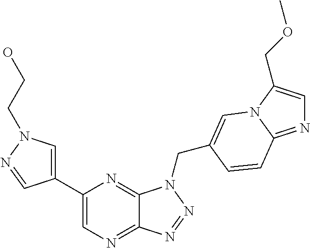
C1=C(C2=CN=C3C(=N2)N(CC2=CN4C(COC)=CN=C4C=C2)N=N3)C=NN1CCO
